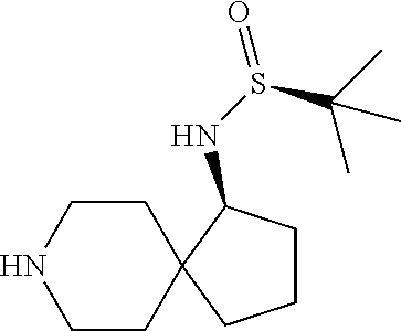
C1CC2(CCN1)C(NS(=O)C(C)(C)C)CCC2
